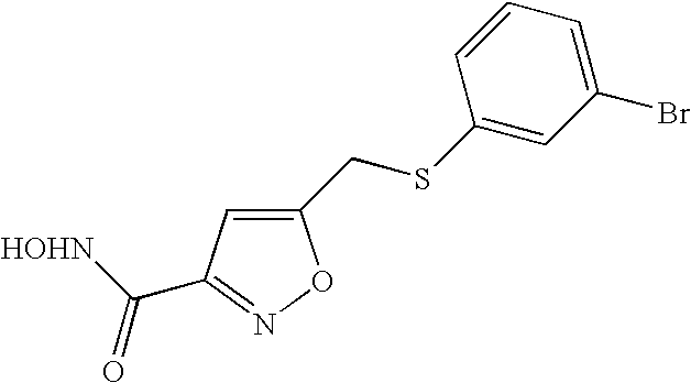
C1(CSC2=CC(Br)=CC=C2)=CC(C([HOHN])=O)=NO1
